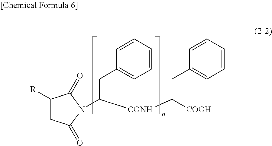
C1([R])CC(=O)N(C([CONH]C([COOH])CC2=CC=CC=C2)CC2=CC=CC=C2)C1=O
